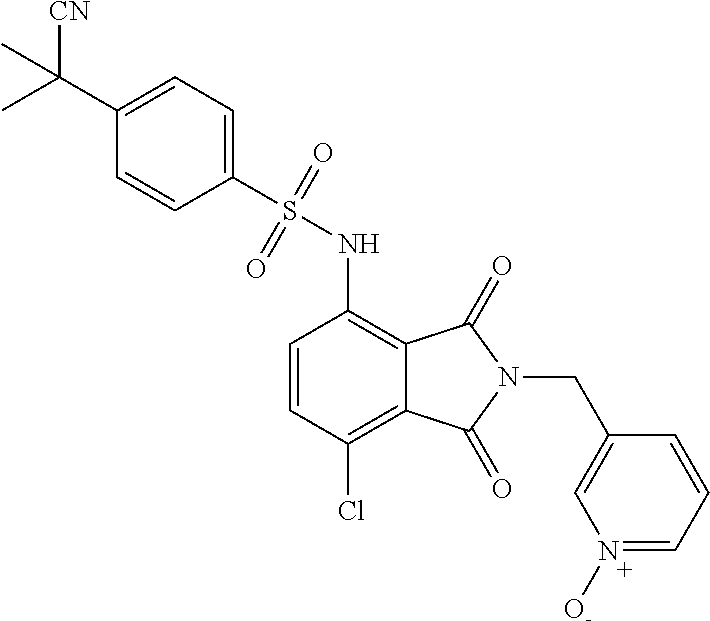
C1(C(C)([CN])C)=CC=C(S(=O)(=O)NC2=C3C(=C(Cl)C=C2)C(=O)N(CC2=CN([O-])=CC=C2)C3=O)C=C1
